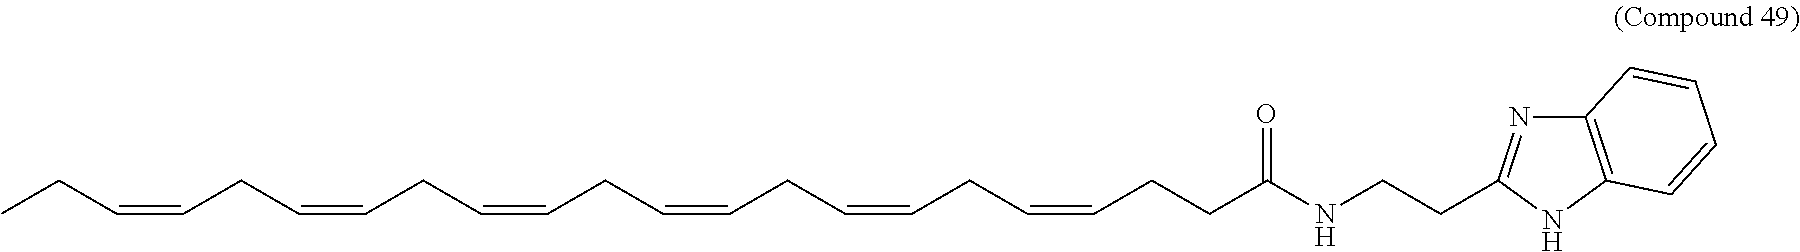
CCC=CCC=CCC=CCC=CCC=CCC=CCCC(NCCC1=NC2=C(N1)C=CC=C2)=O
